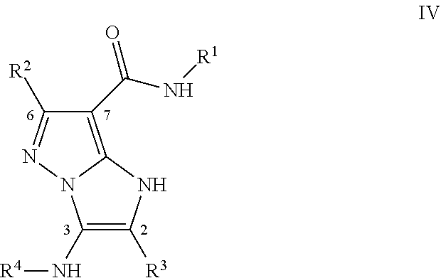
C1([R2])=NN2C(=C1C(N[R1])=O)NC([R3])=C2N[R4]
